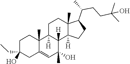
C1(CC)(O)CC2=CC(C)(O)C3([H])C([H])(C2(C)CC1)CCC1(C)C(C(CCC(C)(O)C)C)CCC13[H]
